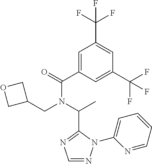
C1(C(=O)N(C(C)C2=NC=NN2C2=CC=CC=N2)CC2COC2)=CC(C(F)(F)F)=CC(C(F)(F)F)=C1
